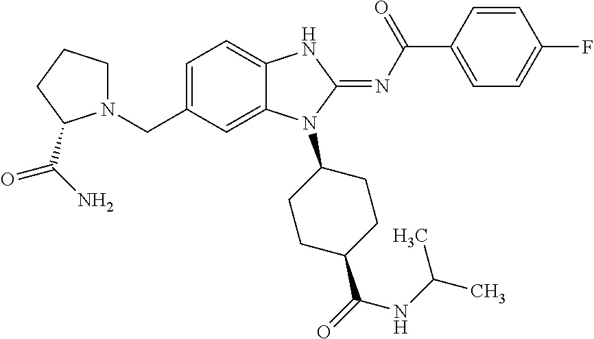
C(C1=CC=C2C(=C1)N(C1CCC(C(=O)NC(C)C)CC1)C(=NC(C1=CC=C(F)C=C1)=O)N2)N1CCCC1C(N)=O
